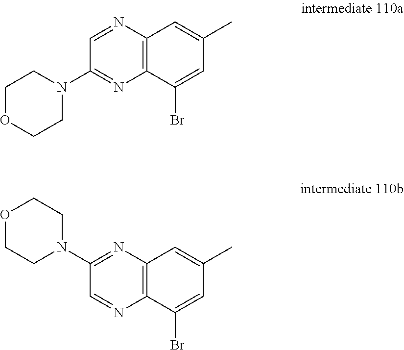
N1=CC(N2CCOCC2)=NC2=C1C=C(C)C=C2Br.N1=CC(N2CCOCC2)=NC2=C1C(Br)=CC(C)=C2
